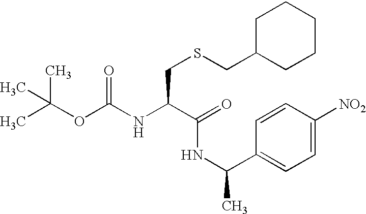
C(OC(=O)NC(C(=O)NC(C1=CC=C([NO2])C=C1)C)CSCC1CCCCC1)(C)(C)C
